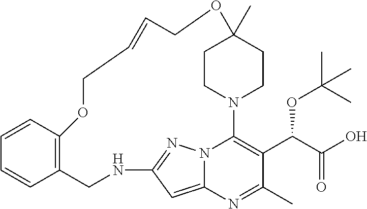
C1CN2CCC1(C)OCC=CCOC1=C(CNC3=NN4C2=C(C(C(=O)O)OC(C)(C)C)C(C)=NC4=C3)C=CC=C1
